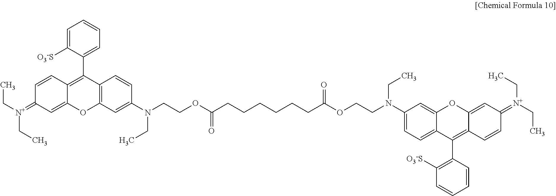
C1=C([O3-S])C(C2=C3C(=CC(=[N+](CC)CC)C=C3)OC3=C2C=CC(N(CCOC(CCCCCCC(OCCN(CC)C2=CC=C4C(C5=C([O3-S])C=CC=C5)=C5C(=CC(=[N+](CC)CC)C=C5)OC4=C2)=O)=O)CC)=C3)=CC=C1
